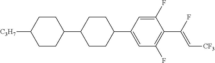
C1CC(C2CCC(C3=CC(F)=C(C(F)=C[CF3])C(F)=C3)CC2)CCC1[C3H7]
